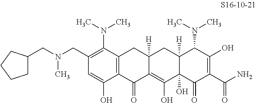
C12=C(C(=O)C3=C(O)C4(O)C([H])(CC3([H])C1)C(N(C)C)C(O)=C(C(N)=O)C4=O)C(O)=CC(CN(CC1CCCC1)C)=C2N(C)C
